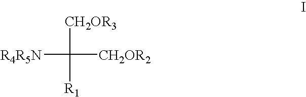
[CH2OR3]C([R4R5N])([CH2OR2])[R1]
